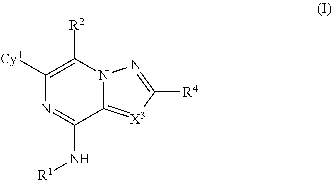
N12C(=[X3]C([R4])=N1)C(N[R1])=NC([Cy1])=C2[R2]
